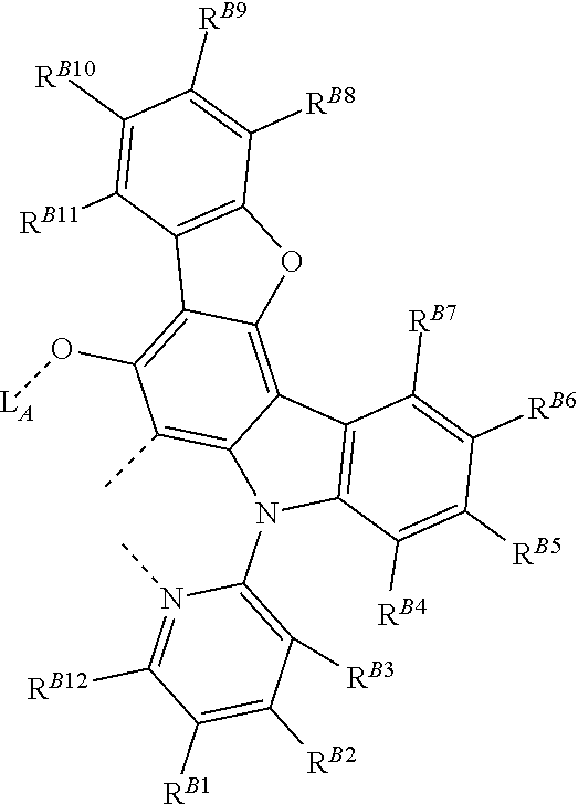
CN1=C([RB12])C([RB1])=C([RB2])C([RB3])=C1N1C2=C(C3=C4C(=C(O[LA])C(C)=C13)C1=C(O4)C([RB8])=C([RB9])C([RB10])=C1[RB11])C([RB7])=C([RB6])C([RB5])=C2[RB4]
